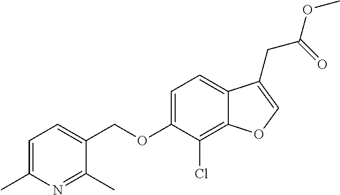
C1=C(C)N=C(C)C(COC2=CC=C3C(=C2Cl)OC=C3CC(=O)OC)=C1
